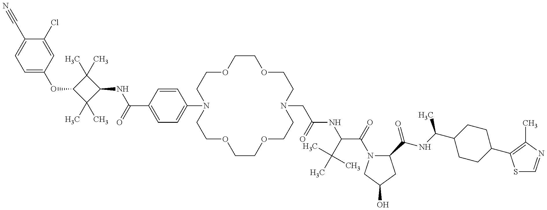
C1=C(OC2C(C)(C)C(NC(=O)C3=CC=C(N4CCOCCOCCN(CC(=O)NC(C(C)(C)C)C(=O)N5C(C(=O)NC(C)C6CCC(C7=C(C)N=CS7)CC6)CC(O)C5)CCOCCOCC4)C=C3)C2(C)C)C=C(Cl)C(C#N)=C1
